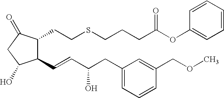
C1(C=CC(CC2=CC=CC(COC)=C2)O)C(CCSCCCC(OC2=CC=CC=C2)=O)C(=O)CC1O
